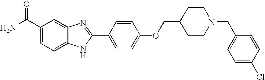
C12=CC(C(=O)N)=CC=C1NC(C1=CC=C(OCC3CCN(CC4=CC=C(Cl)C=C4)CC3)C=C1)=N2
